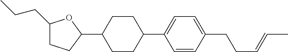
C1(CCC)CCC(C2CCC(C3=CC=C(CCC=CC)C=C3)CC2)O1
